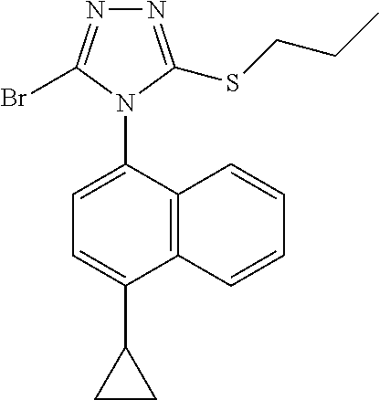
C12=C(C(N3C(Br)=NN=C3SCCC)=CC=C1C1CC1)C=CC=C2
